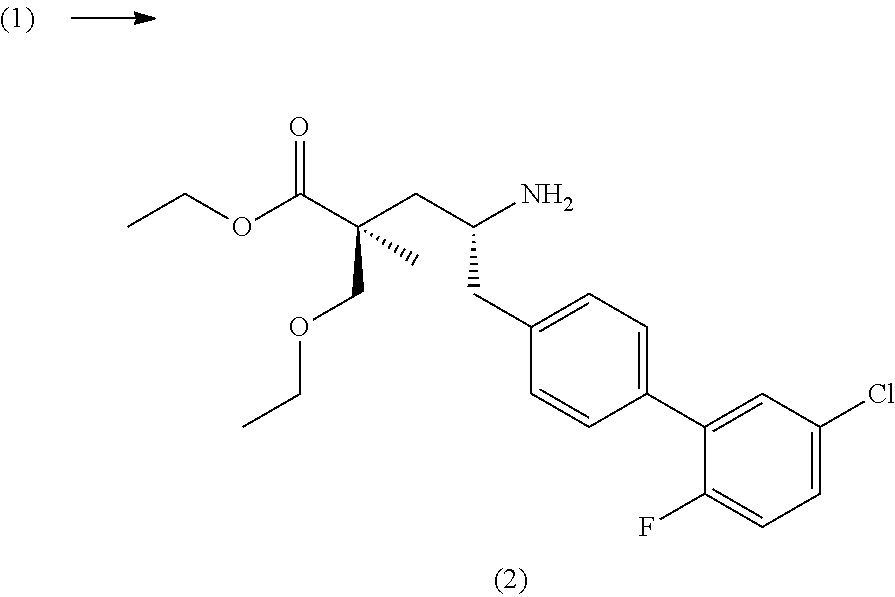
C1(F)=CC=C(Cl)C=C1C1=CC=C(CC(CC(C(OCC)=O)(COCC)C)N)C=C1
